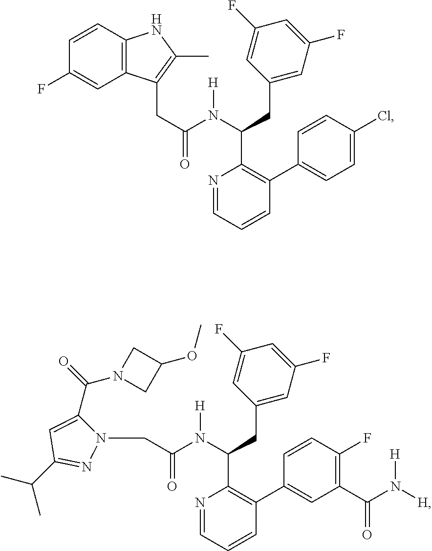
C(=O)(N(C(C1=C(C2=CC=C(Cl)C=C2)C=CC=N1)CC1=CC(F)=CC(F)=C1)[H])CC1=C(C)NC2=C1C=C(F)C=C2.C(=O)(N(C(C1=C(C2=CC(C(N([H])[H])=O)=C(F)C=C2)C=CC=N1)CC1=CC(F)=CC(F)=C1)[H])CN1N=C(C(C)C)C=C1C(N1CC(OC)C1)=O
